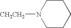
C1CCCCN1[CH2CH2]
